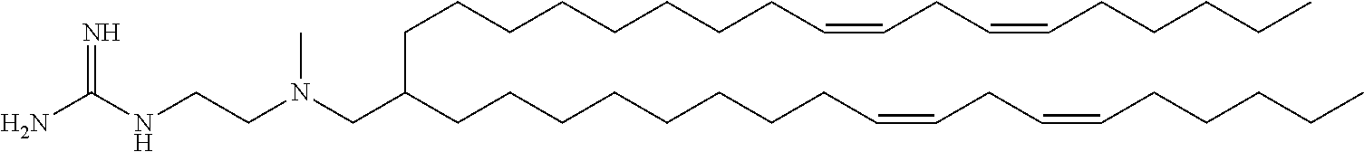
C(CCCCCC=CCC=CCCCCC)CCC(CCCCCCCCC=CCC=CCCCCC)CN(CCNC(N)=N)C
